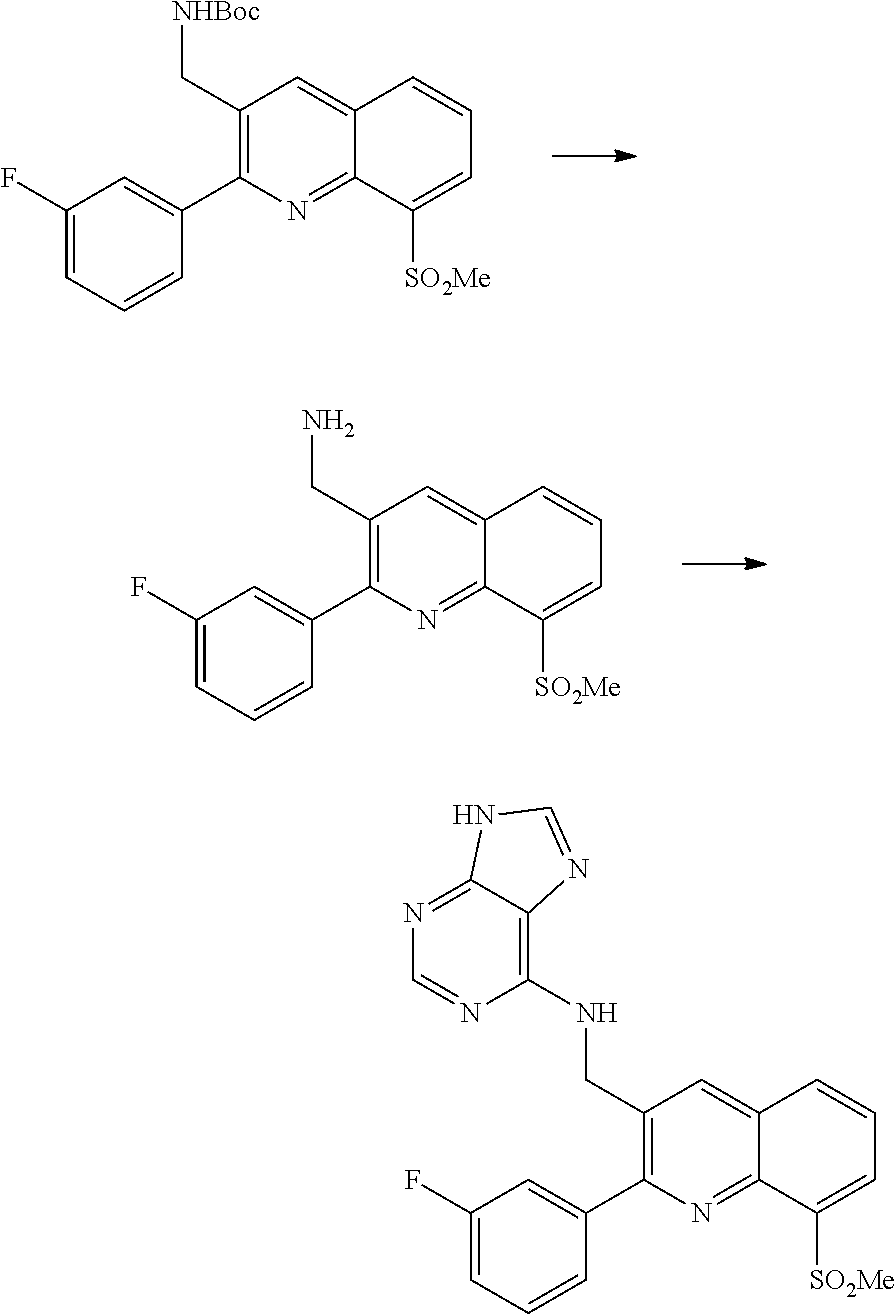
C1(C2=C(C[NHBoc])C=C3C(=N2)C([SO2Me])=CC=C3)=CC(F)=CC=C1.C1(C2=C(CN)C=C3C(=N2)C([SO2Me])=CC=C3)=CC(F)=CC=C1.C1(C2=C(CNC3=C4C(=NC=N3)NC=N4)C=C3C(=N2)C([SO2Me])=CC=C3)=CC(F)=CC=C1
